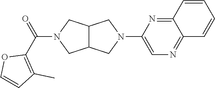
C12C(CN(C3=CN=C4C(=N3)C=CC=C4)C1)CN(C(C1=C(C)C=CO1)=O)C2
